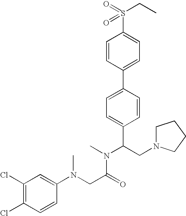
C1=CC(C2=CC=C(C(CN3CCCC3)N(C)C(CN(C3=CC(Cl)=C(Cl)C=C3)C)=O)C=C2)=CC=C1S(CC)(=O)=O
